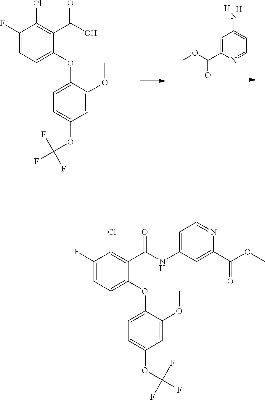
C1=C(C(OC)=O)N=CC=C1N.[H].[H].C1(F)=CC=C(OC2=CC=C(OC(F)(F)F)C=C2OC)C(C(O)=O)=C1Cl.C1(F)=CC=C(OC2=CC=C(OC(F)(F)F)C=C2OC)C(C(NC2=CC=NC(C(=O)OC)=C2)=O)=C1Cl
